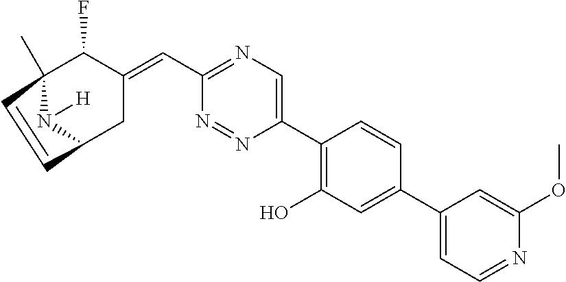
C12(C)N([H])C(CC(=CC3=NC=C(C4=C(O)C=C(C5=CC=NC(OC)=C5)C=C4)N=N3)C1F)C=C2
